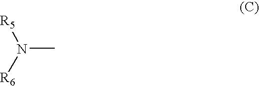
N(C)([R6])[R5]
